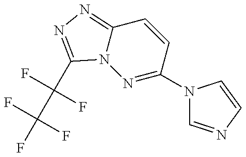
N1=C(N2C=NC=C2)C=CC2=NN=C(C(C(F)(F)F)(F)F)N12
